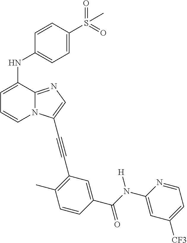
C1=C(NC2=CC=C(S(=O)(=O)C)C=C2)C2=NC=C(C#CC3=C(C)C=CC(C(N(C4=CC([CF3])=CC=N4)[H])=O)=C3)N2C=C1
